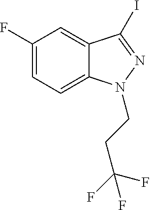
C1(F)=CC=C2C(=C1)C(I)=NN2CCC(F)(F)F
